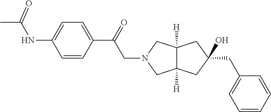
C1(CC2=CC=CC=C2)(O)CC2([H])C([H])(CN(CC(C3=CC=C(NC(C)=O)C=C3)=O)C2)C1
